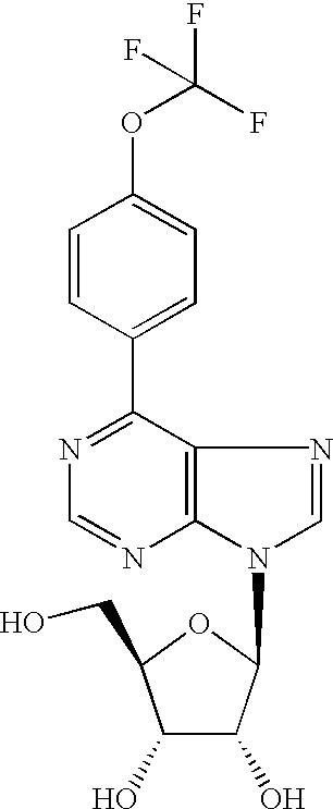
C1(C2=CC=C(OC(F)(F)F)C=C2)=NC=NC2=C1N=CN2C1C(O)C(O)C(CO)O1
